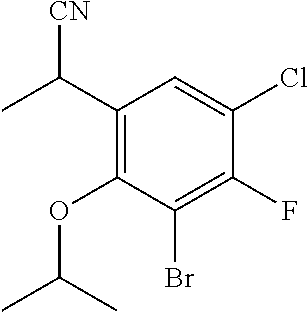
C1(Br)=C(F)C(Cl)=CC(C(C)[CN])=C1OC(C)C
